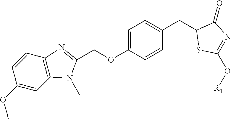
C1(OCC2=NC3=C(C=C(OC)C=C3)N2C)=CC=C(CC2SC(O[R1])=NC2=O)C=C1
